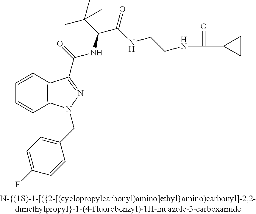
C1=CC2=C(C=C1)N(CC1=CC=C(F)C=C1)N=C2C(NC(C(C)(C)C)C(NCCNC(C1CC1)=O)=O)=O
